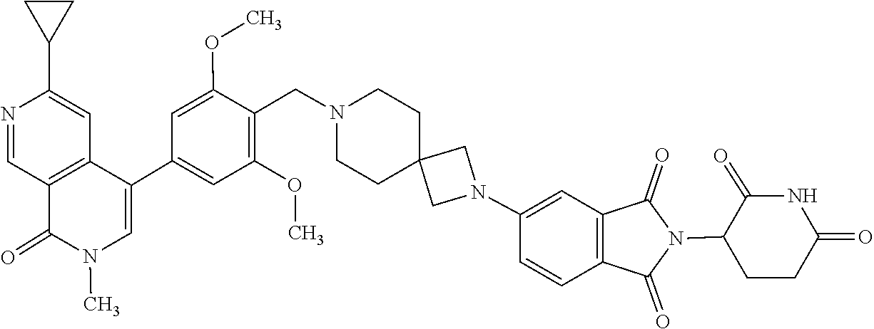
N1(C)C=C(C2=CC(OC)=C(CN3CCC4(CN(C5=CC6=C(C=C5)C(=O)N(C5CCC(=O)NC5=O)C6=O)C4)CC3)C(OC)=C2)C2=C(C=NC(C3CC3)=C2)C1=O
